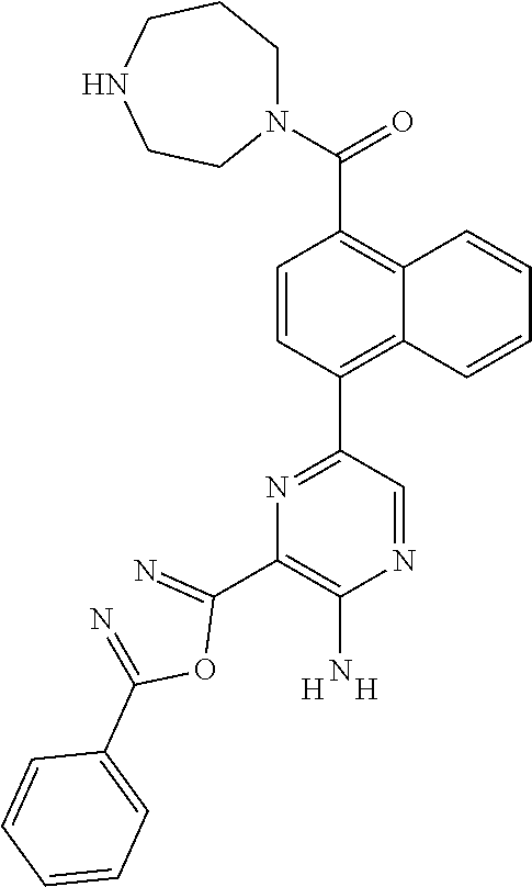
[H].[H].C1=CC(C2=NC(C(=N)OC(=N)C3=CC=CC=C3)=C(N)N=C2)=C2C(=C1C(N1CCCNCC1)=O)C=CC=C2
